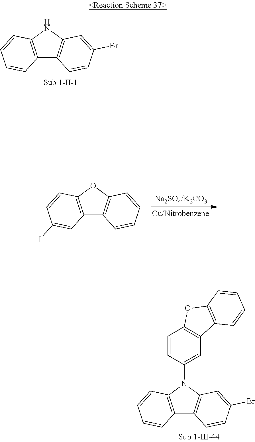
C12=C(NC3=C1C=CC(Br)=C3)C=CC=C2.C12=C(OC3=C1C=CC=C3)C=CC(I)=C2.C12=C(N(C3=CC4=C(C=C3)OC3=C4C=CC=C3)C3=C1C=CC(Br)=C3)C=CC=C2
